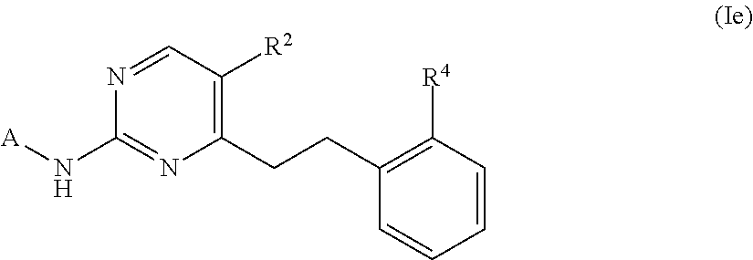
N1=CC([R2])=C(CCC2=C([R4])C=CC=C2)N=C1N[A]
